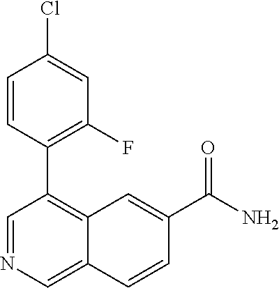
ClC1=CC(F)=C(C2=C3C(=CN=C2)C=CC(C(N)=O)=C3)C=C1
